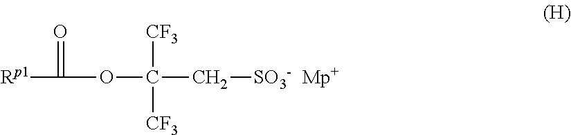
[Rp1]C(=O)OC(C[SO3-])([CF3])[CF3]
